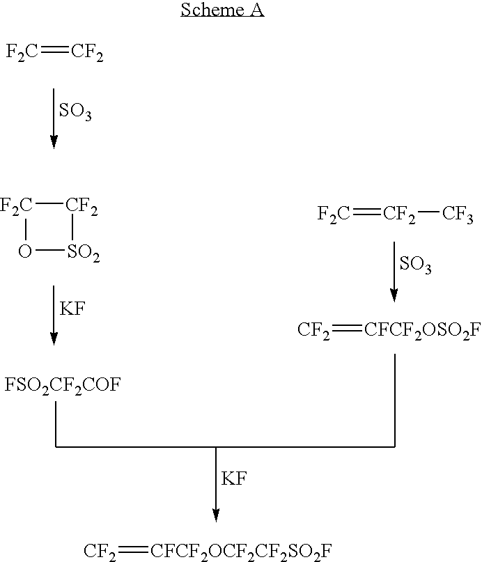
[F2C]=[CF2].[SO3].[F2C]1O[SO2][CF2]1.[KF].[FSO2CF2COF].[CF2]=[CFCF2OSO2F].[SO3].[F2C]=[CF2][CF3].[KF].[CF2]=[CFCF2OCF2CF2SO2F]
